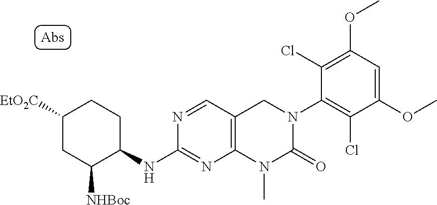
[NHBoc]C1CC([EtO2C])CCC1NC1=NC2=C(C=N1)CN(C1=C(Cl)C(OC)=CC(OC)=C1Cl)C(=O)N2C
